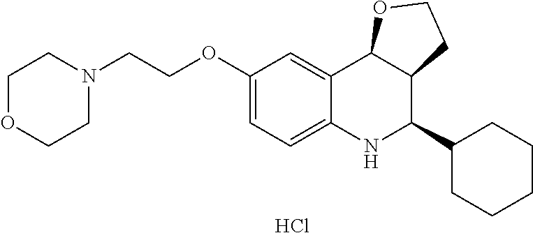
C12=CC(OCCN3CCOCC3)=CC=C1NC(C1CCCCC1)C1C2OCC1.Cl
